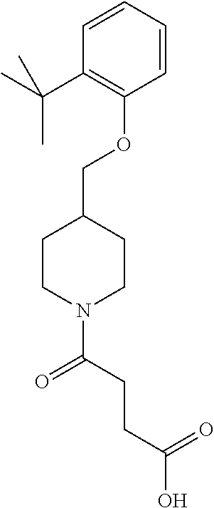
O(C1=C(C(C)(C)C)C=CC=C1)CC1CCN(C(CCC(O)=O)=O)CC1
